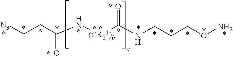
N([(CR21)b]C(=O)NCCCON)C(CC[N3])=O
